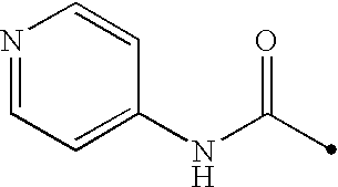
C1(NC(=O)C)=CC=NC=C1
